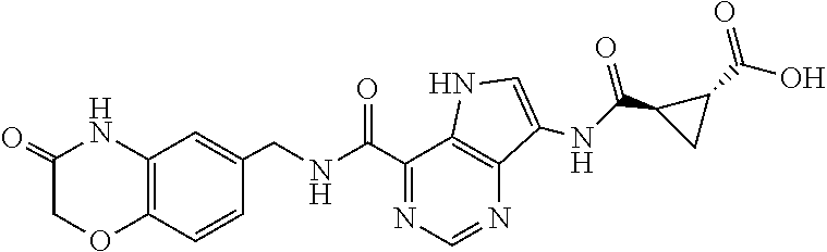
C12=C(C=CC(CNC(C3=NC=NC4=C3NC=C4NC(=O)C3CC3C(O)=O)=O)=C1)OCC(=O)N2
